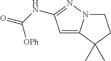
C1=C2N(N=C1NC(=O)[OPh])CCC2(C)C
